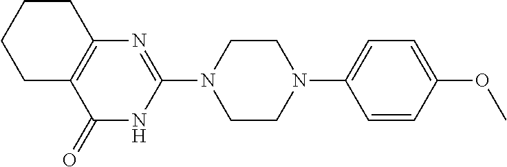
C1(=O)NC(N2CCN(C3=CC=C(OC)C=C3)CC2)=NC2=C1CCCC2
